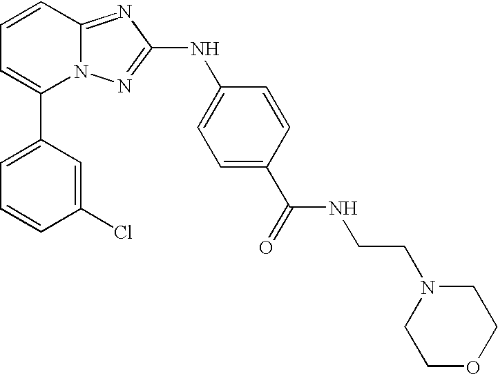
C1(C2=CC=CC3=NC(NC4=CC=C(C(=O)NCCN5CCOCC5)C=C4)=NN23)=CC=CC(Cl)=C1
